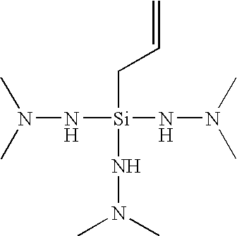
N(N[Si](NN(C)C)(NN(C)C)CC=C)(C)C
